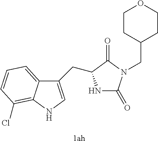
[1ah].N1C(=O)N(CC2CCOCC2)C(=O)C1CC1=CNC2=C(Cl)C=CC=C12
